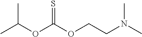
CC(OC(OCCN(C)C)=S)C
